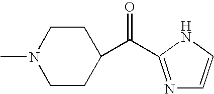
CN1CCC(C(C2=NC=CN2)=O)CC1
